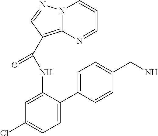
C12=C(C(NC3=CC(Cl)=CC=C3C3=CC=C(CN)C=C3)=O)C=NN1C=CC=N2
